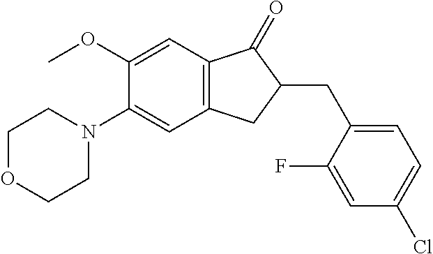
C1(OC)=CC2=C(C=C1N1CCOCC1)CC(CC1=CC=C(Cl)C=C1F)C2=O
